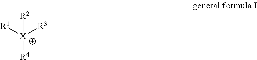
[X]([R4])([R1])([R3])[R2]
